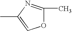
CC1=COC(C)=N1
